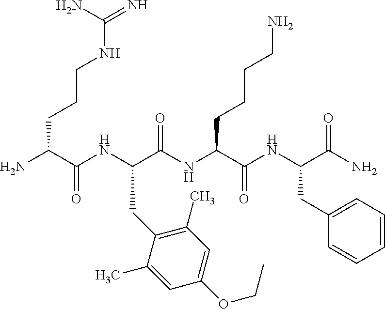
NC(C(NC(C(NC(C(NC(C(N)=O)CC1=CC=CC=C1)=O)CCCCN)=O)CC1=C(C)C=C(OCC)C=C1C)=O)CCCNC(=N)N
